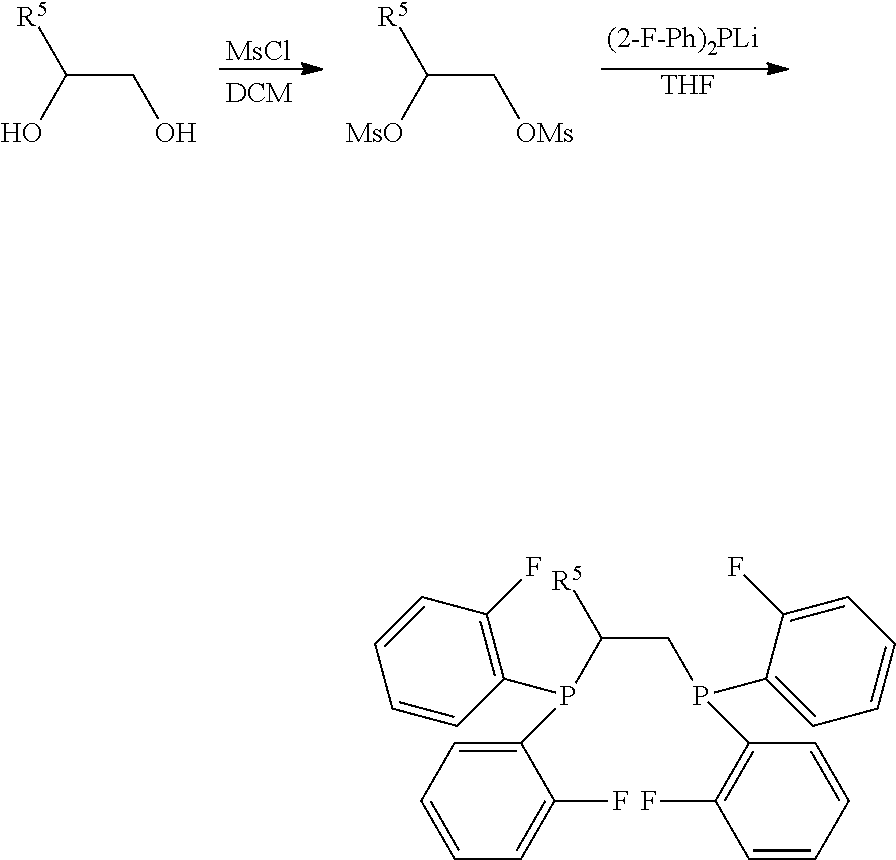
C(C(O)[R5])O.[MsCl].C(C([MsO])[R5])[OMs].[THF].C(C(P(C1=C(F)C=CC=C1)C1=CC=CC=C1F)[R5])P(C1=CC=CC=C1F)C1=C(F)C=CC=C1
